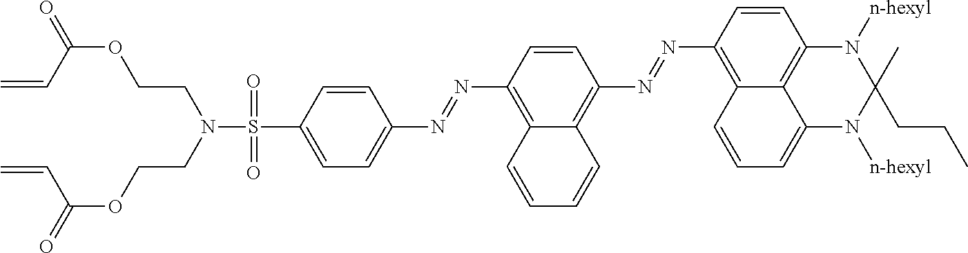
S(C1=CC=C(N=NC2=C3C(=C(N=NC4=C5C6=C(C=C4)N([n-hexyl])C(C)(CCC)N([n-hexyl])C6=CC=C5)C=C2)C=CC=C3)C=C1)(=O)(N(CCOC(=O)C=C)CCOC(=O)C=C)=O
